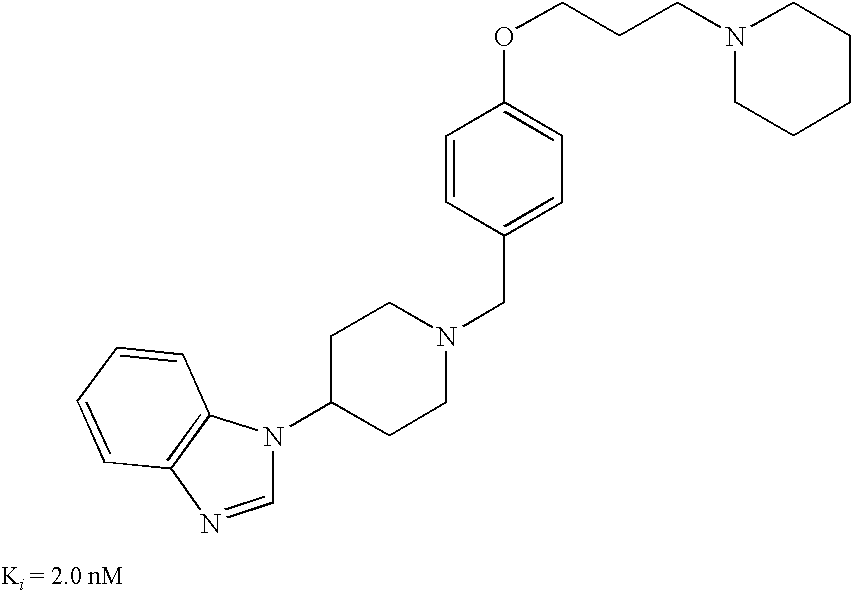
N1(CCCOC2=CC=C(CN3CCC(N4C=NC5=C4C=CC=C5)CC3)C=C2)CCCCC1
